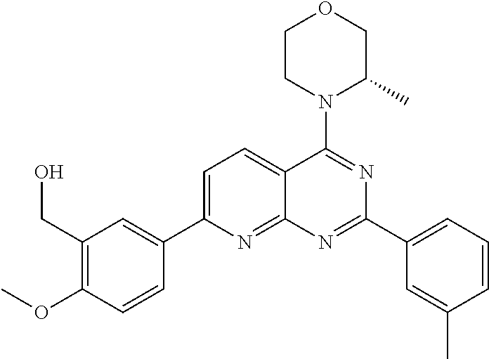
C1=C(C2=CC(CO)=C(OC)C=C2)N=C2C(=C1)C(N1C(C)COCC1)=NC(C1=CC=CC(C)=C1)=N2
